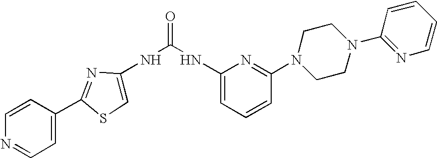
C1=CC(C2=NC(NC(=O)NC3=CC=CC(N4CCN(C5=NC=CC=C5)CC4)=N3)=CS2)=CC=N1
